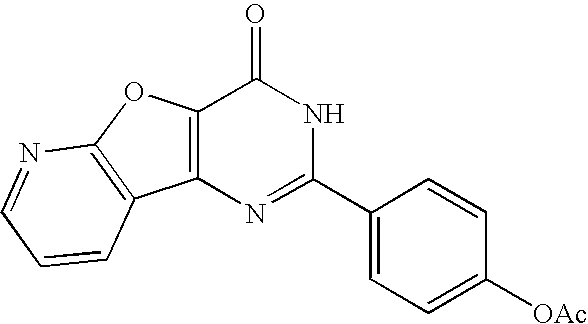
C1=NC2=C(C=C1)C1=C(O2)C(=O)NC(C2=CC=C([OAc])C=C2)=N1
